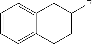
C1=CC=C2C(=C1)CC(F)CC2
